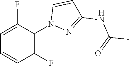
C(C)(=O)NC1=NN(C2=C(F)C=CC=C2F)C=C1
